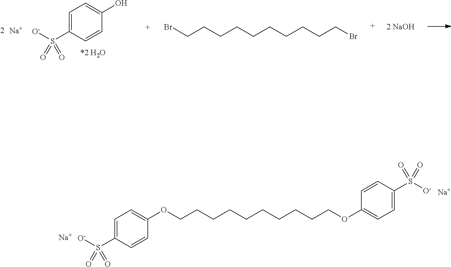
C1=C(S([O-])(=O)=O)C=CC(O)=C1.[Na].C(CCCCCCBr)CCCBr.[Na].C1=C(S([O-])(=O)=O)C=CC(OCCCCCCCCCCOC2=CC=C(S([O-])(=O)=O)C=C2)=C1.[Na]
